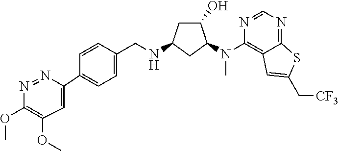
C1(OC)=C(OC)C=C(C2=CC=C(CNC3CC(O)C(N(C4=C5C(=NC=N4)SC(C[CF3])=C5)C)C3)C=C2)N=N1
